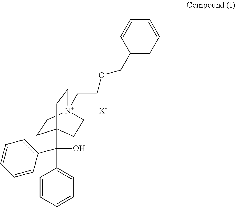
C1(COCC[N+]23CCC(C(C4=CC=CC=C4)(O)C4=CC=CC=C4)(CC2)CC3)=CC=CC=C1.[X-]
